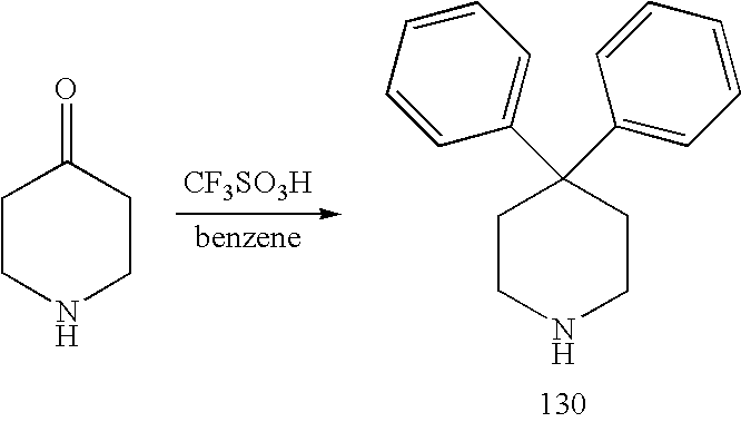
[CF3SO3H].C1CNCCC1(C1=CC=CC=C1)C1=CC=CC=C1.C1CNCCC1=O
